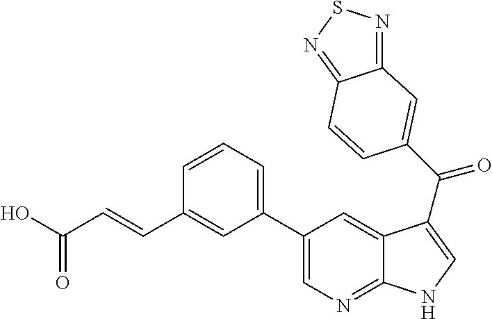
OC(C=CC1=CC(C2=CN=C3C(=C2)C(C(=O)C2=CC4=NSN=C4C=C2)=CN3)=CC=C1)=O
